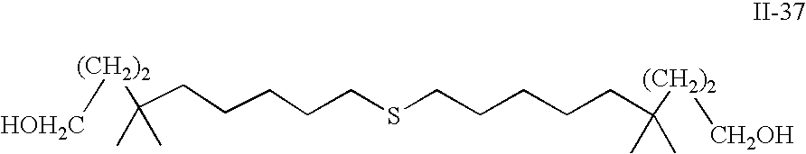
C(CSCCCCCC([(CH2)2][HOH2C])(C)C)CCCC([(CH2)2][CH2OH])(C)C
